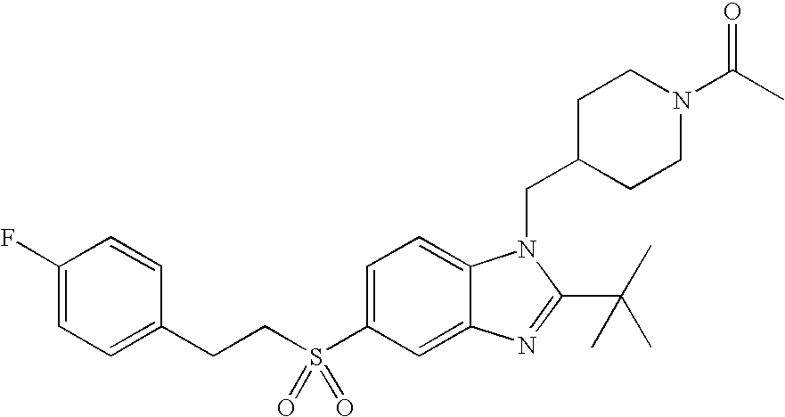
C1=C(S(CCC2=CC=C(F)C=C2)(=O)=O)C=C2C(=C1)N(CC1CCN(C(C)=O)CC1)C(C(C)(C)C)=N2
